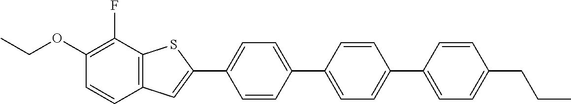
CCOC1=C(F)C2=C(C=C1)C=C(C1=CC=C(C3=CC=C(C4=CC=C(CCC)C=C4)C=C3)C=C1)S2
